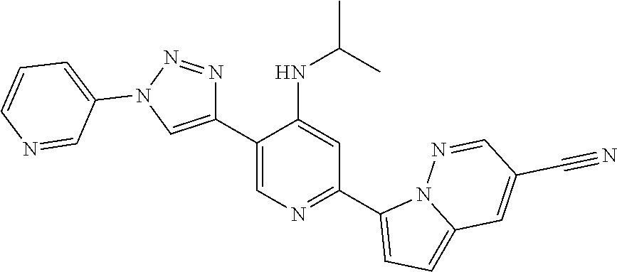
C1(C2=CN(C3=CC=CN=C3)N=N2)=CN=C(C2=CC=C3N2N=CC(C#N)=C3)C=C1NC(C)C
